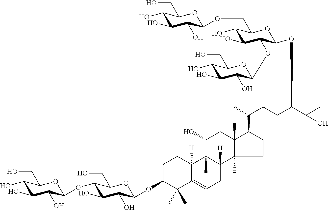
C1(O)C(O)C(O)C(OC2C(O)C(O)C(OC3C(C)(C)C4=CCC5([H])C(C)(C4([H])CC3)C(O)CC3(C)C(C(C)CCC(C(C)(C)O)OC4C(OC6C(O)C(O)C(O)C(CO)O6)C(O)C(O)C(COC6C(O)C(O)C(O)C(CO)O6)O4)CCC53C)OC2CO)OC1CO
